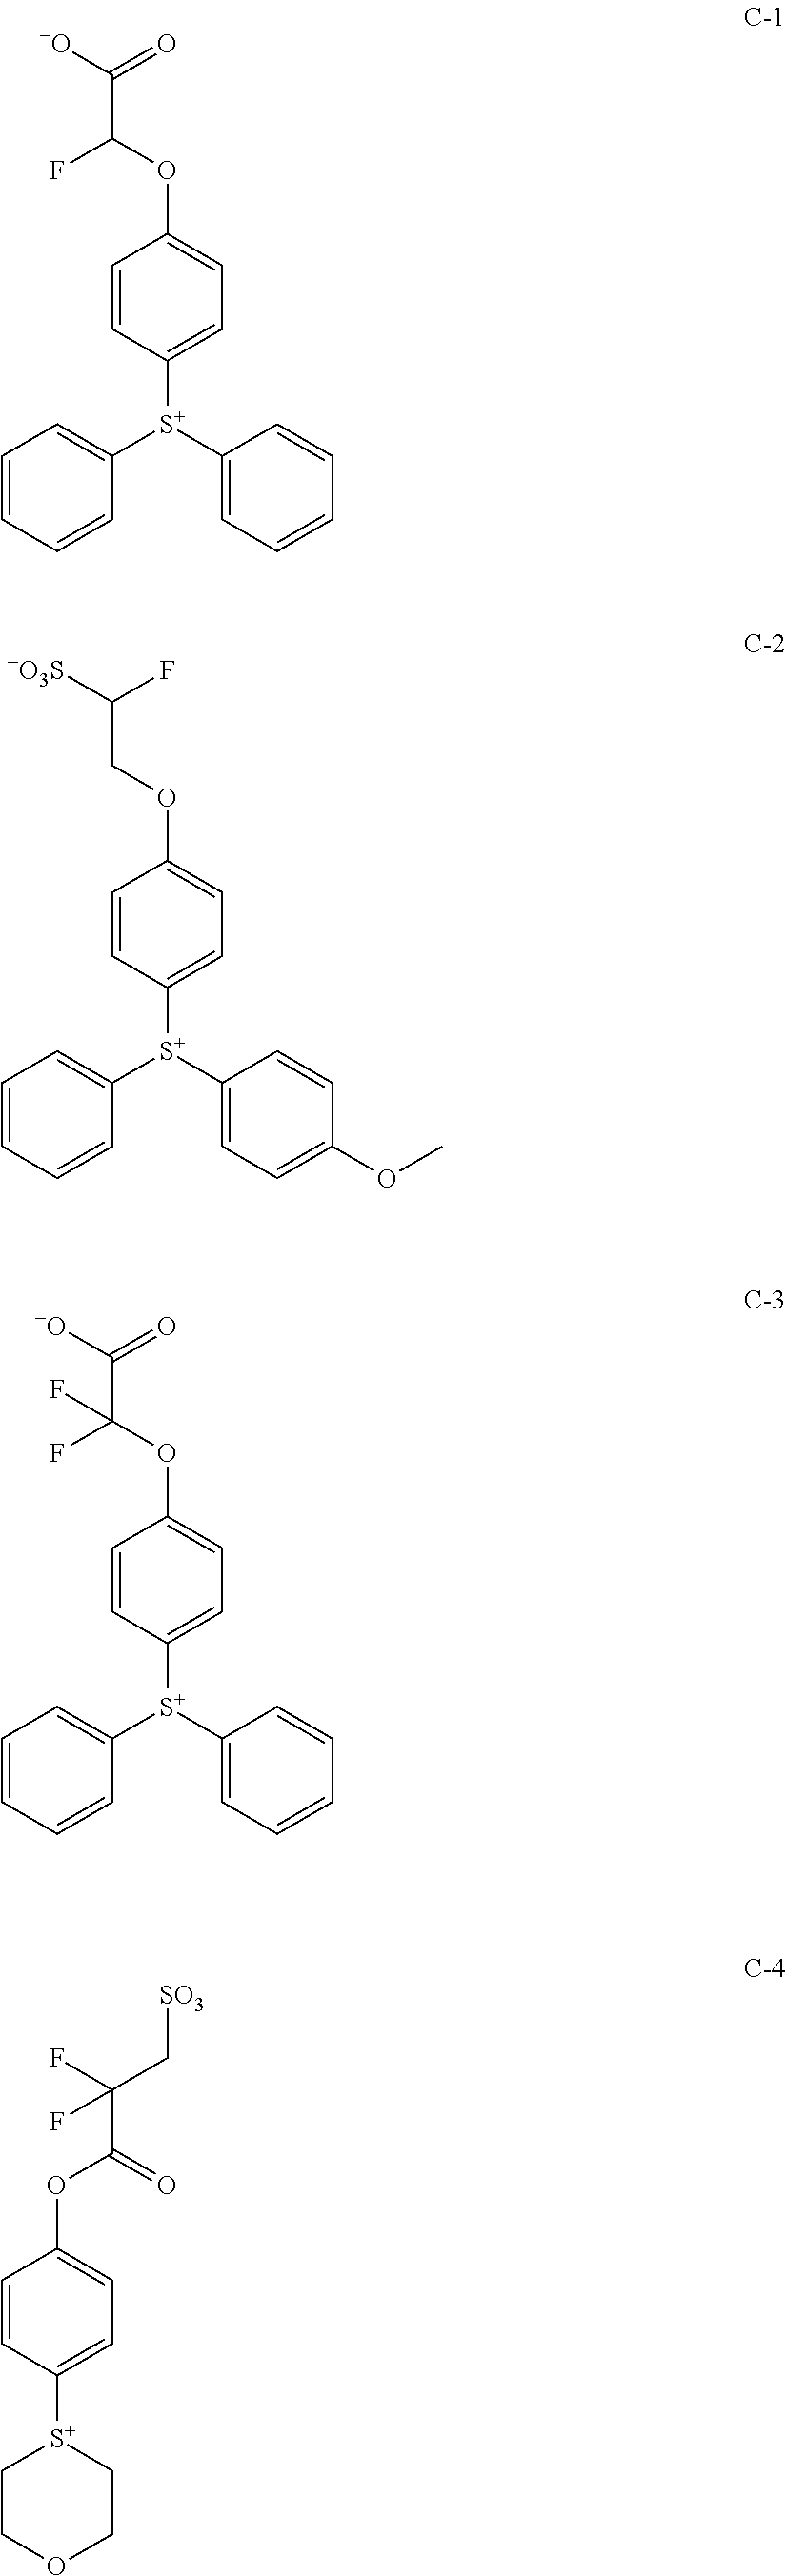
C1=CC([S+](C2=CC=CC=C2)C2=CC=CC=C2)=CC=C1OC(C([-O])=O)F.C1=CC([S+](C2=CC=C(OC)C=C2)C2=CC=CC=C2)=CC=C1OCC([-O3S])F.C1=CC([S+](C2=CC=CC=C2)C2=CC=CC=C2)=CC=C1OC(C([-O])=O)(F)F.C1=CC([S+]2CCOCC2)=CC=C1OC(C(C[SO3-])(F)F)=O
